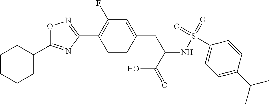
C1=CC(CC(NS(=O)(=O)C2=CC=C(C(C)C)C=C2)C(=O)O)=CC(F)=C1C1=NOC(C2CCCCC2)=N1
